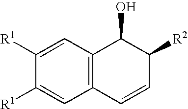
C1([R1])=CC2=C(C=C1[R1])C=CC([R2])C2O
